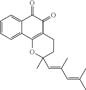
C1=CC=C2C(=C1)C(=O)C(=O)C1=C2OC(C)(C=C(C)C=C(C)C)CC1
